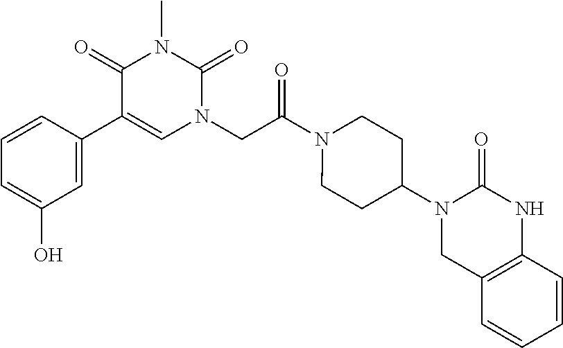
C1=C(C2=CN(CC(N3CCC(N4CC5=C(NC4=O)C=CC=C5)CC3)=O)C(=O)N(C)C2=O)C=CC=C1O
